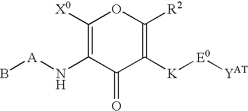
C1([X0])=C(N[A]B)C(=O)C([K][E0][YAT])=C([R2])O1
